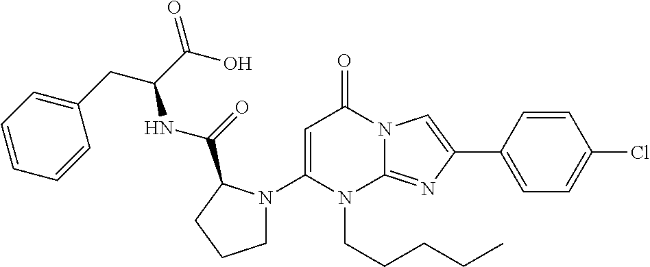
C1(N2CCCC2C(=O)NC(CC2=CC=CC=C2)C(O)=O)=CC(=O)N2C(=NC(C3=CC=C(Cl)C=C3)=C2)N1CCCCC
